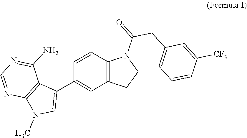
C1=CC2=C(C=C1C1=CN(C)C3=C1C(N)=NC=N3)CCN2C(=O)CC1=CC=CC([CF3])=C1
